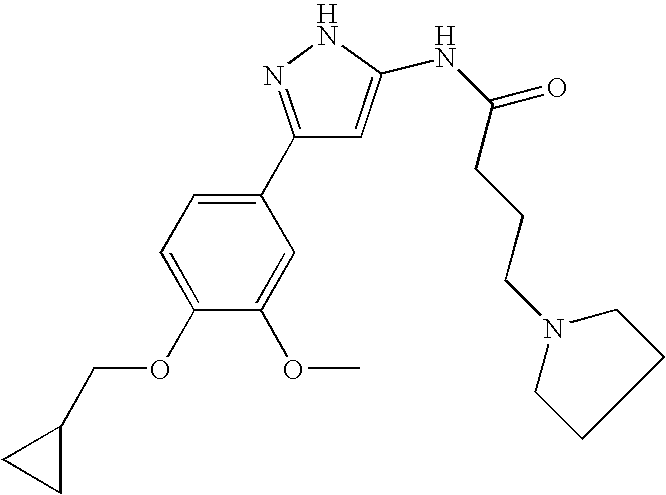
C1=C(NC(CCCN2CCCC2)=O)NN=C1C1=CC=C(OCC2CC2)C(OC)=C1
